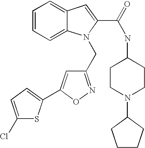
C1=C2C(=CC=C1)N(CC1=NOC(C3=CC=C(Cl)S3)=C1)C(C(NC1CCN(C3CCCC3)CC1)=O)=C2
